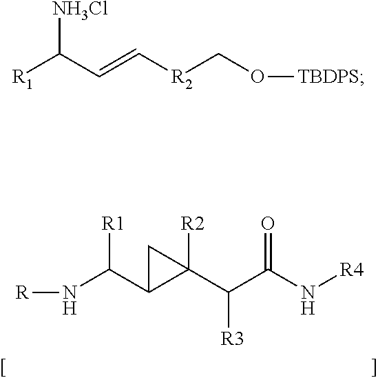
[R1]C(C1C(C(C(N[R4])=O)[R3])([R2])C1)N[R].[R1]C(C=C[R2]CO[TBDPS])[NH3Cl]
